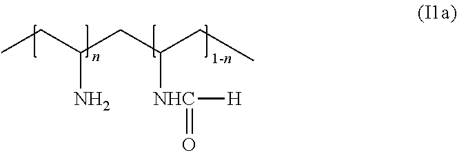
CCC(CC(CC)[NHC](=O)[H])N
